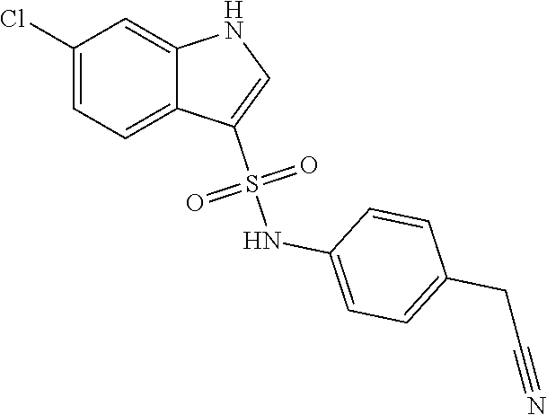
O=S(C1=CNC2=CC(Cl)=CC=C21)(NC1=CC=C(CC#N)C=C1)=O
